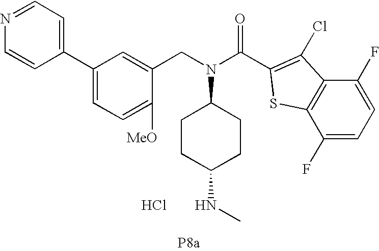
C1(C2=CC=NC=C2)=CC=C([MeO])C(CN(C2CCC(NC)CC2)C(C2=C(Cl)C3=C(C(F)=CC=C3F)S2)=O)=C1.Cl.[P8a]
